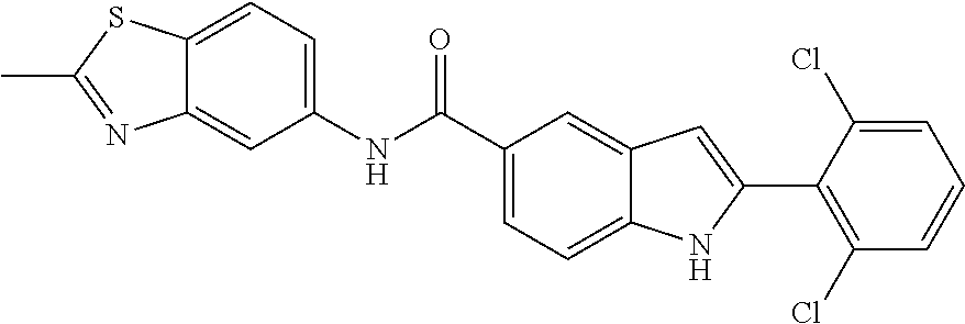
C12=CC=C(NC(=O)C3=CC=C4C(=C3)C=C(C3=C(Cl)C=CC=C3Cl)N4)C=C1N=C(C)S2
